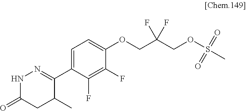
C1(C2=NNC(=O)CC2C)=CC=C(OCC(COS(C)(=O)=O)(F)F)C(F)=C1F
